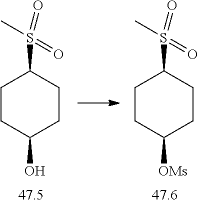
C1CC([OMs])CCC1S(=O)(=O)C.C1CC(O)CCC1S(=O)(=O)C
